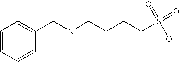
C1=CC=CC(CNCCCCS(=O)(=O)O)=C1
